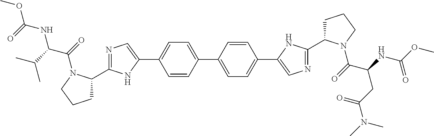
C1C(C2=NC=C(C3=CC=C(C4=CC=C(C5=CN=C(C6CCCN6C(=O)C(CC(N(C)C)=O)NC(OC)=O)N5)C=C4)C=C3)N2)N(C(=O)C(C(C)C)NC(OC)=O)CC1
